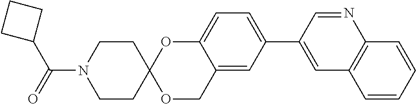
C1CC2(CCN1C(=O)C1CCC1)OCC1=CC(C3=CC4=C(N=C3)C=CC=C4)=CC=C1O2
